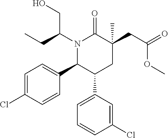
C1(C2C(C3=CC=CC(Cl)=C3)CC(C)(CC(=O)OC)C(=O)N2C(CO)CC)=CC=C(Cl)C=C1
